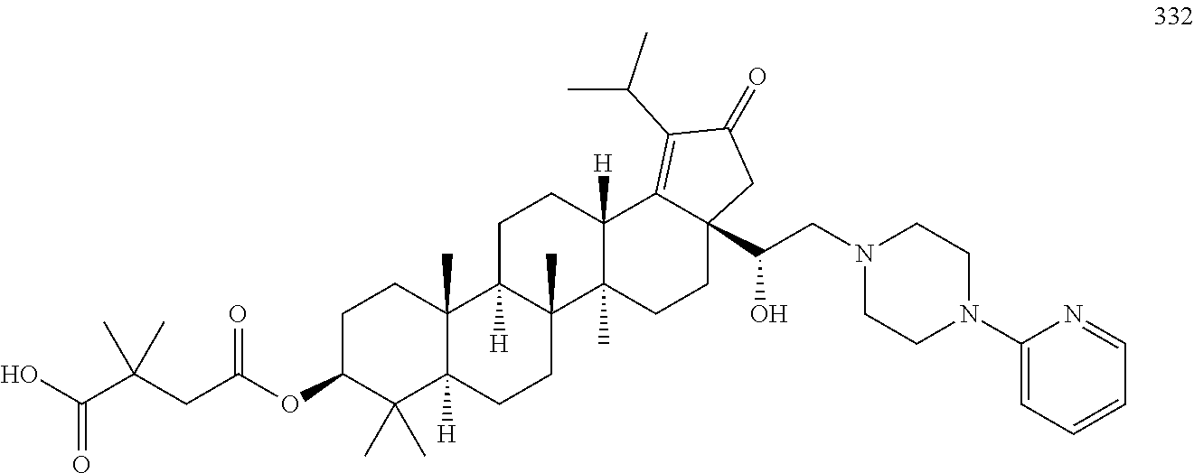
C1C(OC(CC(C(O)=O)(C)C)=O)C(C)(C)C2([H])C(C)(C1)C1([H])C(C)(CC2)C2(C)C([H])(CC1)C1=C(C(C)C)C(=O)CC1(C(CN1CCN(C3=CC=CC=N3)CC1)O)CC2
